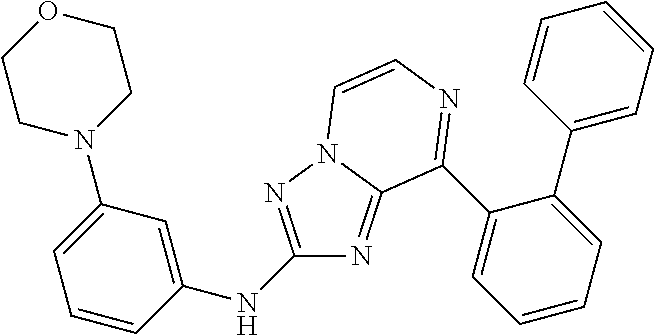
C1(NC2=CC(N3CCOCC3)=CC=C2)=NN2C(=N1)C(C1=CC=CC=C1C1=CC=CC=C1)=NC=C2
